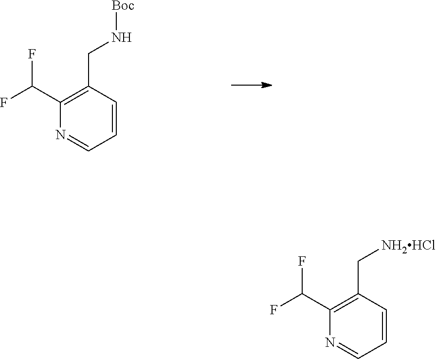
C1(C(F)F)=C(CN[Boc])C=CC=N1.C1(C(F)F)=C(C[NH2HCl])C=CC=N1
